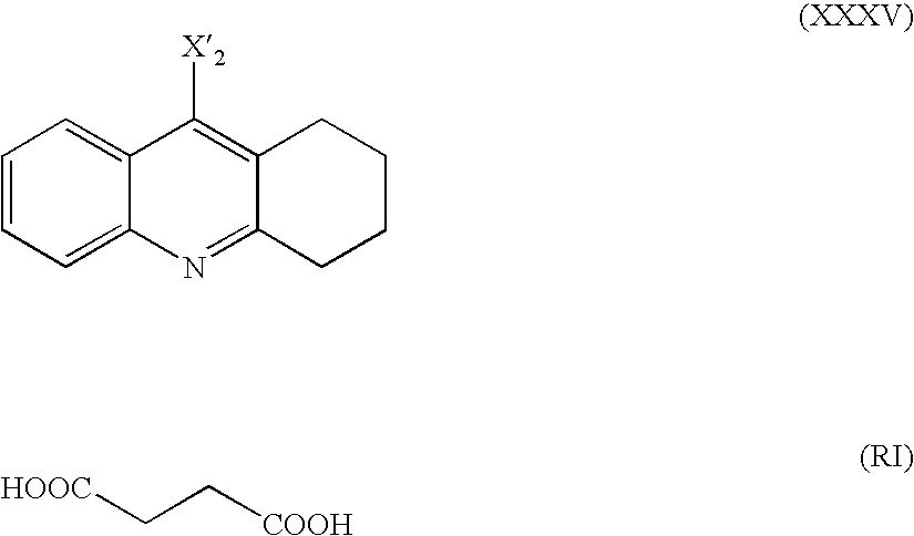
C1=CC=C2C(=C1)C([X2])=C1C(=N2)CCCC1.[HOOC]CC[COOH]
